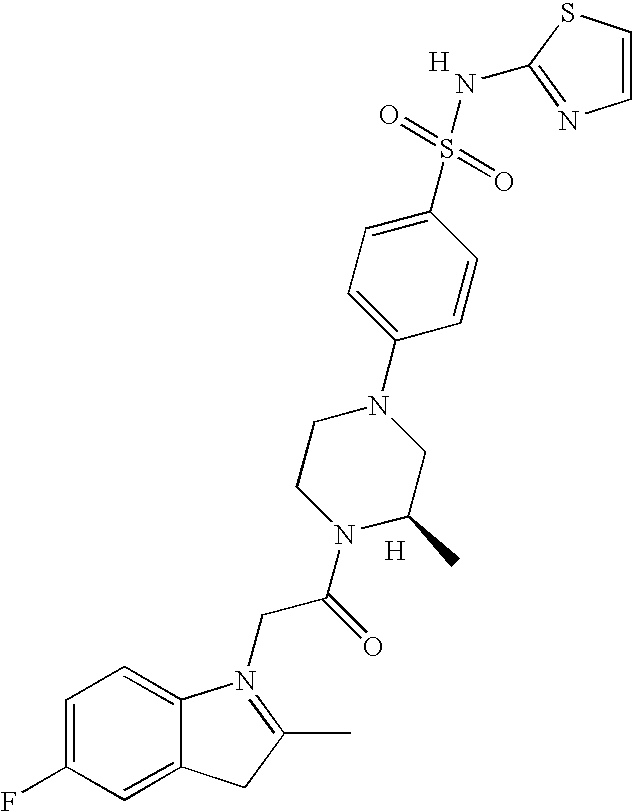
[H].C1=C(F)C=C2C(=C1)N(CC(=O)N1C(C)CN(C3=CC=C(S(=O)(=O)NC4=NC=CS4)C=C3)CC1)=C(C)C2.[H]
